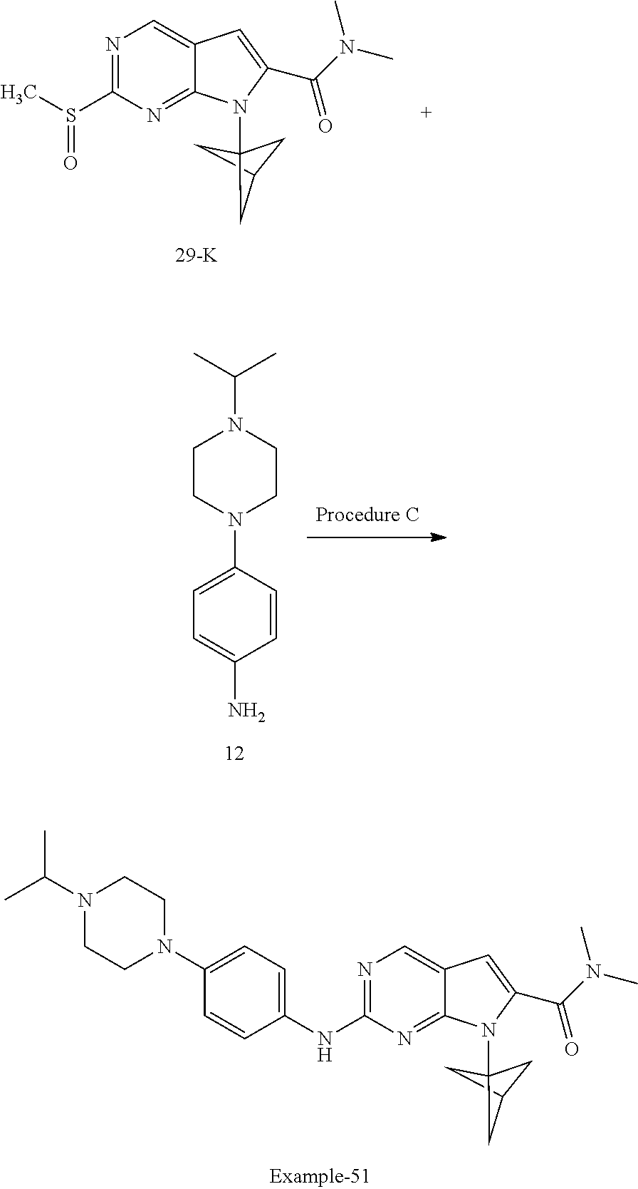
C1C2CC1(N1C3=NC(S(C)=O)=NC=C3C=C1C(N(C)C)=O)C2.C1=C(N)C=CC(N2CCN(C(C)C)CC2)=C1.C1=C(NC2=NC=C3C(=N2)N(C24CC(C2)C4)C(C(N(C)C)=O)=C3)C=CC(N2CCN(C(C)C)CC2)=C1
